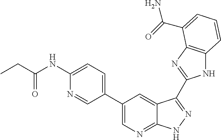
C1(C2=CN=C3C(=C2)C(C2=NC4=C(N2)C=CC=C4C(=O)N)=NN3)=CC=C(NC(=O)CC)N=C1
